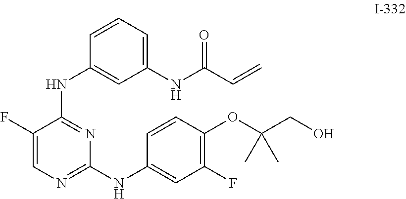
C1(F)=CN=C(NC2=CC(F)=C(OC(CO)(C)C)C=C2)N=C1NC1=CC(NC(=O)C=C)=CC=C1
